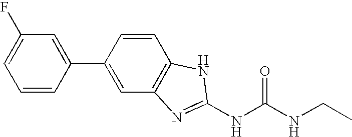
C1(F)=CC=CC(C2=CC3=C(C=C2)NC(NC(NCC)=O)=N3)=C1
